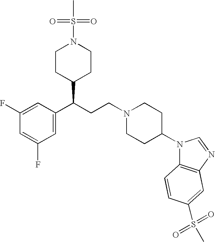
C1CC(C(C2=CC(F)=CC(F)=C2)CCN2CCC(N3C4=C(N=C3)C=C(S(C)(=O)=O)C=C4)CC2)CCN1S(=O)(=O)C
